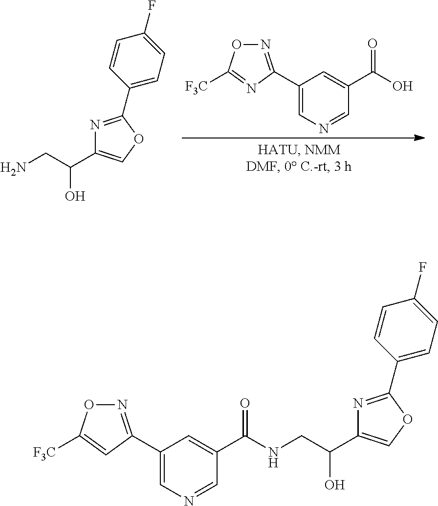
C1(C2=NOC([F3C])=N2)=CN=CC(C(O)=O)=C1.NCC(C1=COC(C2=CC=C(F)C=C2)=N1)O.C1(C2=NOC([F3C])=C2)=CN=CC(C(NCC(C2=COC(C3=CC=C(F)C=C3)=N2)O)=O)=C1
